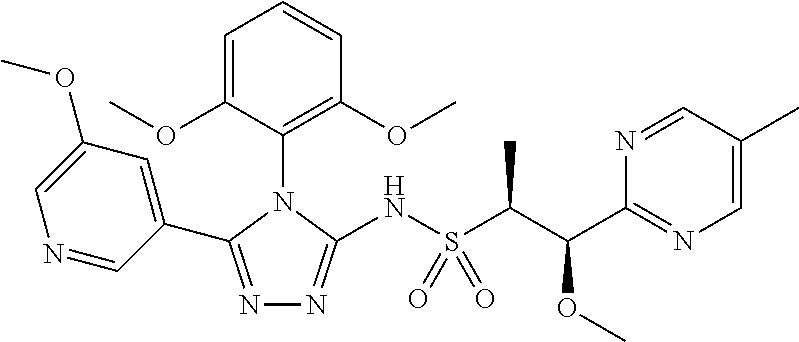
N1=C(C2=CC(OC)=CN=C2)N(C2=C(OC)C=CC=C2OC)C(NS(C(C(C2=NC=C(C)C=N2)OC)C)(=O)=O)=N1
